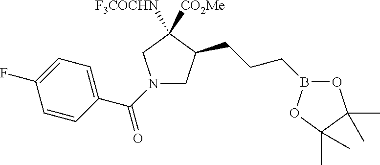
C1C(CCCB2OC(C)(C)C(C)(C)O2)C([F3COCHN])([CO2Me])CN1C(C1=CC=C(F)C=C1)=O
